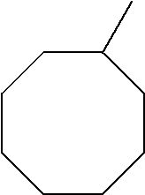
C1CCCCCC(C)C1
